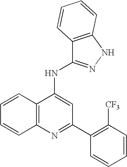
N1=C(C2=C([CF3])C=CC=C2)C=C(NC2=NNC3=C2C=CC=C3)C2=C1C=CC=C2
